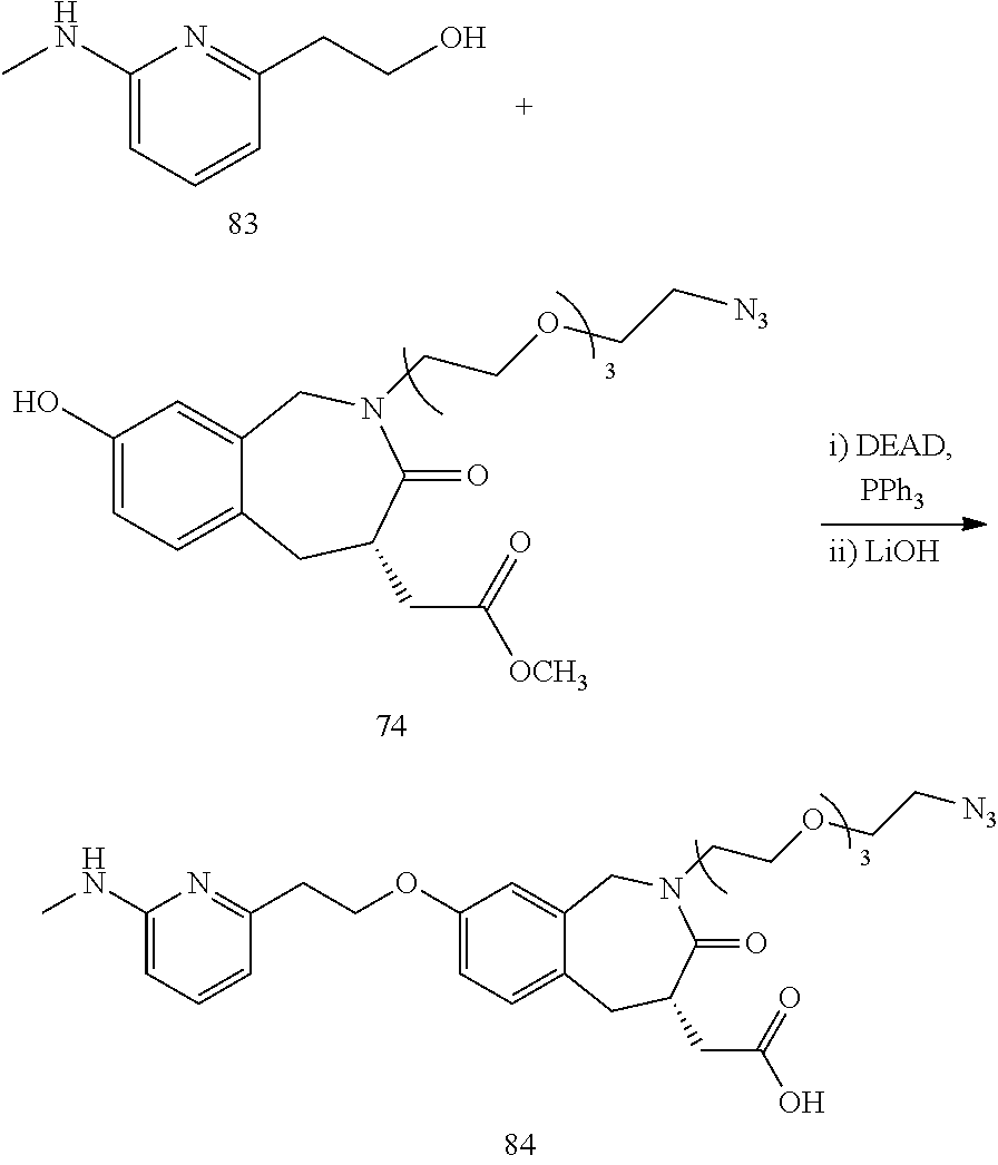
C1(NC)=CC=CC(CCO)=N1.C1(O)=CC=C2C(=C1)CN(CCOCC[N3])C(=O)C(CC([OCH3])=O)C2.C1(OCCC2=NC(NC)=CC=C2)=CC=C2C(=C1)CN(CCOCC[N3])C(=O)C(CC(O)=O)C2
